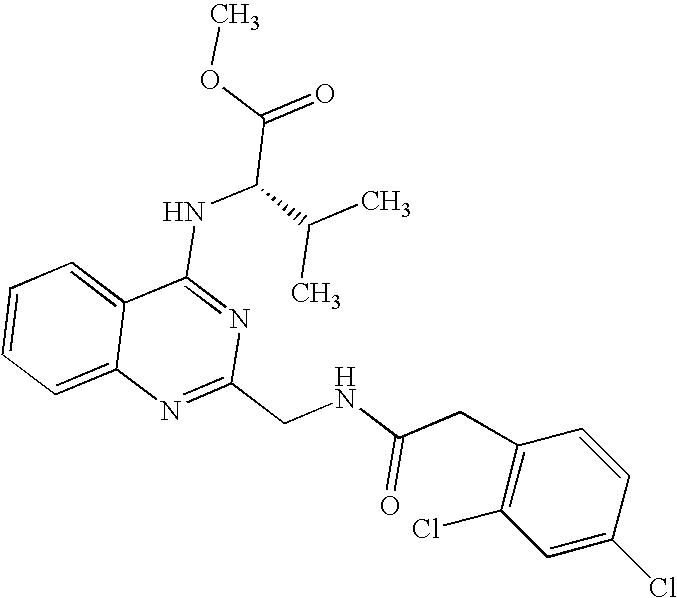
C12=CC=CC=C1N=C(CNC(CC1=C(Cl)C=C(Cl)C=C1)=O)N=C2NC(C(=O)OC)C(C)C
